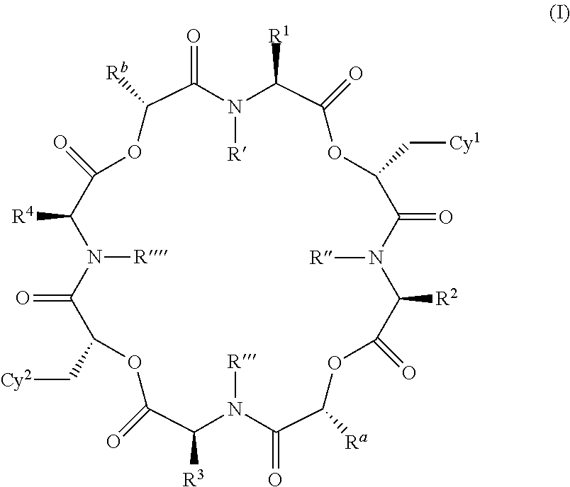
C1([Rb])C(=O)N([R])C([R1])C(=O)OC(C[Cy1])C(=O)N([R])C([R2])C(=O)OC([Ra])C(=O)N([R])C([R3])C(=O)OC(C[Cy2])C(=O)N([R])C([R4])C(=O)O1
